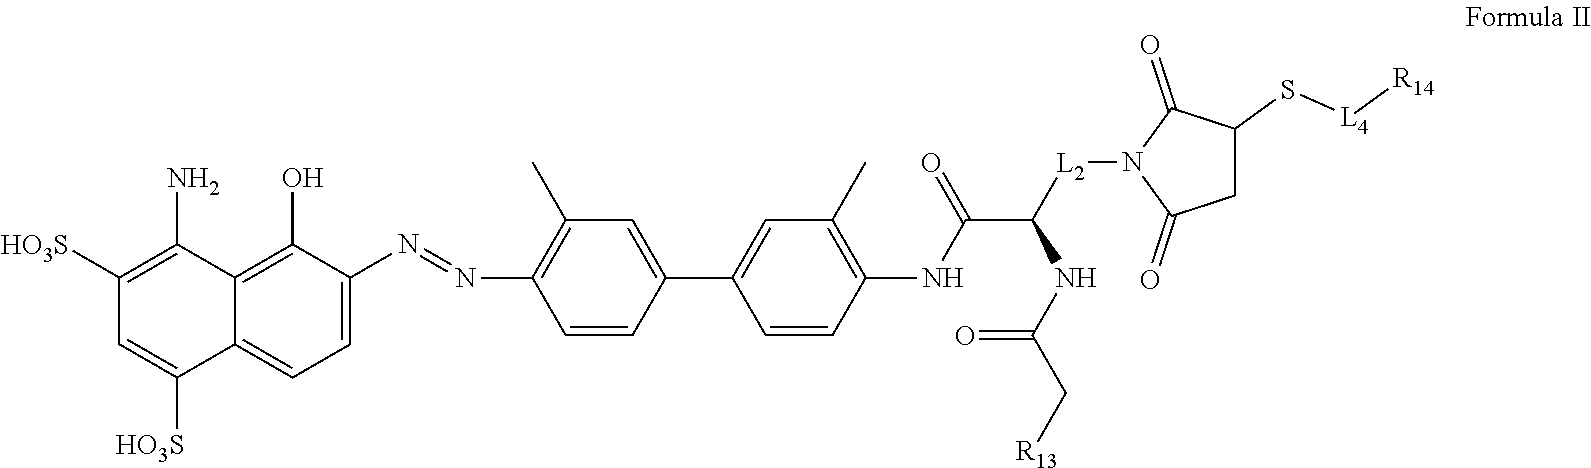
[L4]([R14])SC1CC(=O)N([L2]C(NC(C[R13])=O)C(NC2=C(C)C=C(C3=CC(C)=C(N=NC4=CC=C5C([HO3S])=CC([HO3S])=C(N)C5=C4O)C=C3)C=C2)=O)C1=O
